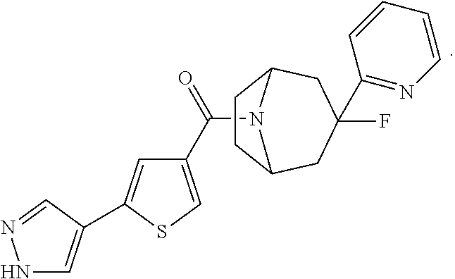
N1C=C(C2=CC(C(=O)N3C4CCC3CC(F)(C3=NC=CC=C3)C4)=CS2)C=N1
